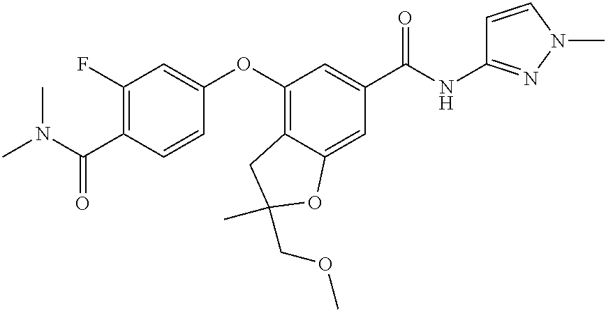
C1(F)=C(C(N(C)C)=O)C=CC(OC2=C3C(=CC(C(NC4=NN(C)C=C4)=O)=C2)OC(COC)(C)C3)=C1
